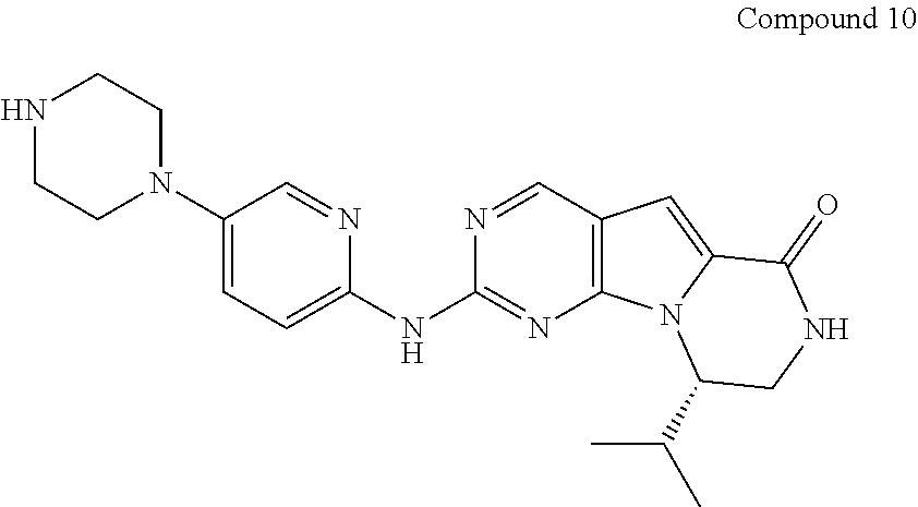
C1(N2CCNCC2)=CC=C(NC2=NC3=C(C=N2)C=C2N3C(C(C)C)CNC2=O)N=C1
